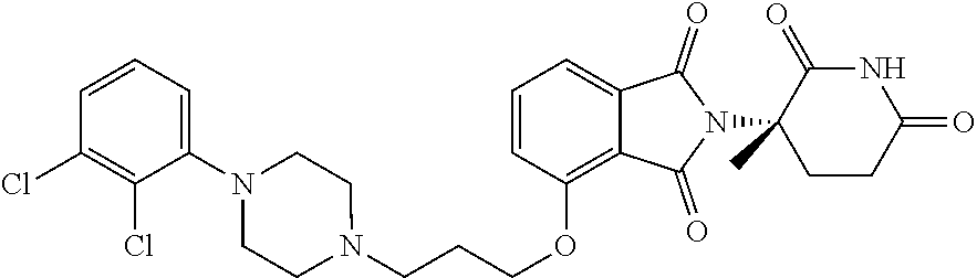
C(COC1=C2C(=CC=C1)C(=O)N(C1(C)CCC(=O)NC1=O)C2=O)CN1CCN(C2=CC=CC(Cl)=C2Cl)CC1
